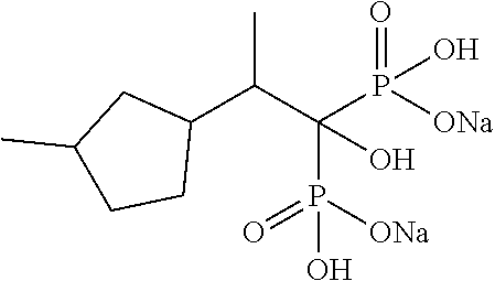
C1(C(C(P([ONa])(=O)O)(P([ONa])(=O)O)O)C)CC(C)CC1
